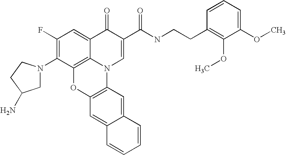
C1(F)=C(N2CC(N)CC2)C2=C3C(=C1)C(=O)C(C(NCCC1=C(OC)C(OC)=CC=C1)=O)=CN3C1=C(O2)C=C2C(=C1)C=CC=C2
